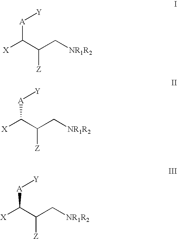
[X]C(C(C[NR1R2])[Z])[A][Y].[X]C(C(C[NR1R2])[Z])[A][Y].[X]C(C(C[NR1R2])[Z])[A][Y]
